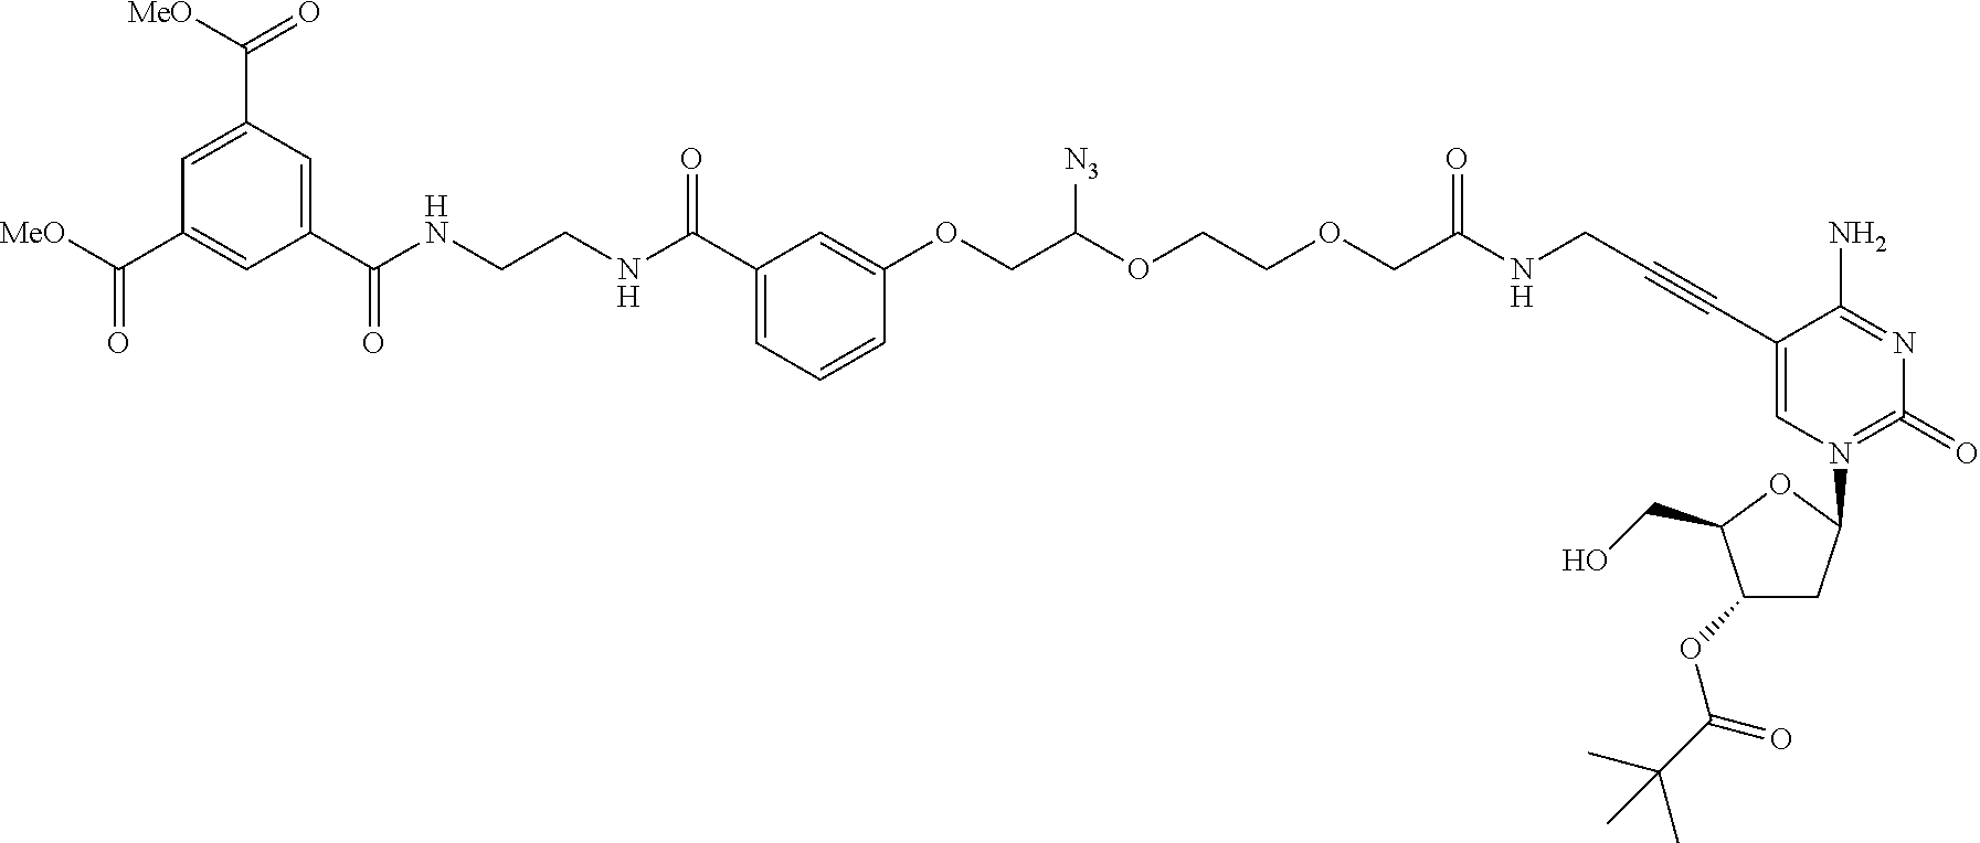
C1(C(NCCNC(C2=CC(C(=O)[MeO])=CC(C([MeO])=O)=C2)=O)=O)=CC=CC(OCC(OCCOCC(NCC#CC2=CN(C3CC(OC(C(C)(C)C)=O)C(CO)O3)=C(=O)N=C2N)=O)[N3])=C1
